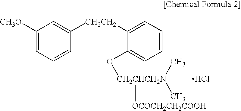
C1([CH3O])=CC=CC([CH2CH2]C2=CC=CC=C2O[CH2CHCH2N]([OCOCH2CH2COOH])(C)C)=C1.Cl
